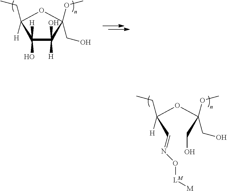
C1([H])(O)C(O)([H])C(OC)(CO)OC1(CC)[H].C(C(OC(CO)(OC)CO)(CC)[H])=NO[LM][M]
